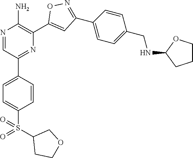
N1=CC(C2=CC=C(S(=O)(C3CCOC3)=O)C=C2)=NC(C2=CC(C3=CC=C(CNC4CCCO4)C=C3)=NO2)=C1N
